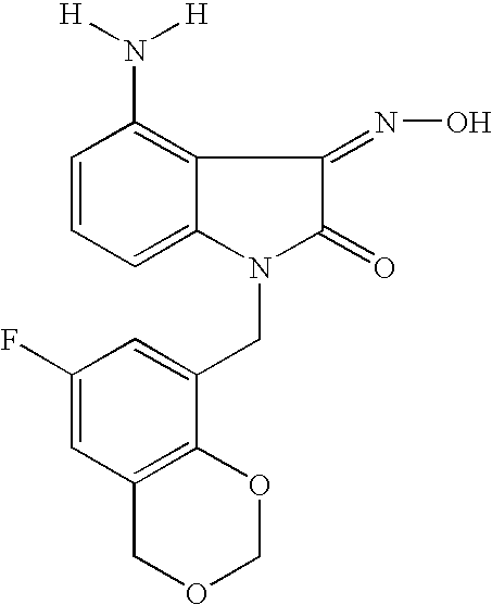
C1=CC=C2C(=C1N([H])[H])C(=NO)C(=O)N2CC1=CC(F)=CC2=C1OCOC2
